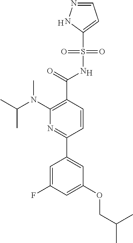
[H].S(=O)(=O)(NC(=O)C1=C(N(C(C)C)C)N=C(C2=CC(OCC(C)C)=CC(F)=C2)C=C1)C1=CC=NN1.[H]
